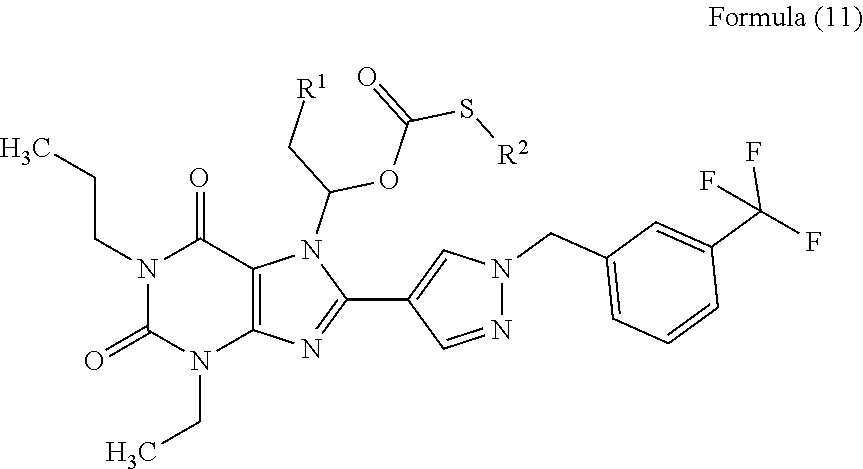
N1(CC)C(=O)N(CCC)C(=O)C2=C1N=C(C1=CN(CC3=CC=CC(C(F)(F)F)=C3)N=C1)N2C(OC(=O)S[R2])C[R1]
